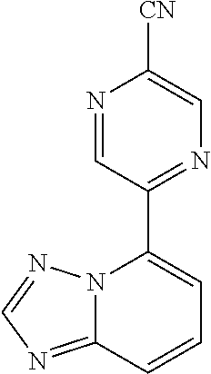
C12=NC=NN1C(C1=NC=C([CN])N=C1)=CC=C2
